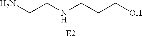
[E2].NCCNCCCO
